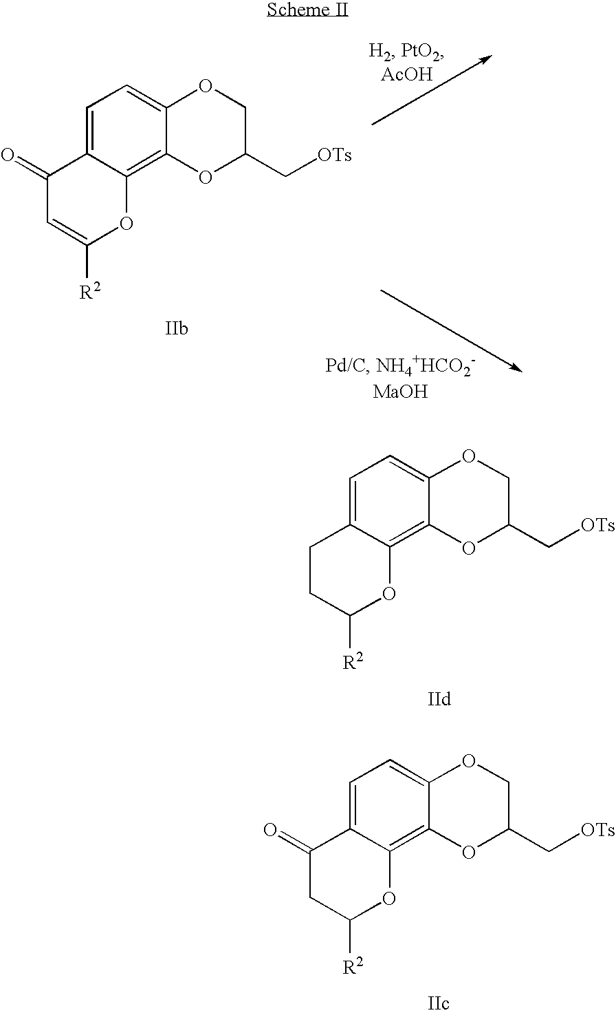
C1=C2C(=C3C(=C1)OCC(C[OTs])O3)OC([R2])CC2.C1=C2C(=C3C(=C1)OCC(C[OTs])O3)OC([R2])CC2=O.C1=C2C(=C3C(=C1)OCC(C[OTs])O3)OC([R2])=CC2=O
